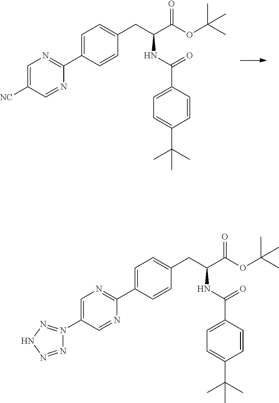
C1=C(C2=NC=C([NC])C=N2)C=CC(CC(C(OC(C)(C)C)=O)NC(=O)C2=CC=C(C(C)(C)C)C=C2)=C1.C1=C(C2=NC=C(N3=NNN=N3)C=N2)C=CC(CC(C(OC(C)(C)C)=O)NC(C2=CC=C(C(C)(C)C)C=C2)=O)=C1
